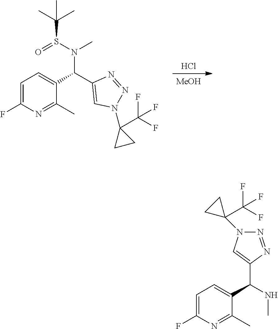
Cl.[MeOH].C1CC1(C(F)(F)F)N1C=C(C(N(S(C(C)(C)C)=O)C)C2=CC=C(F)N=C2C)N=N1.C1CC1(C(F)(F)F)N1C=C(C(NC)C2=CC=C(F)N=C2C)N=N1
